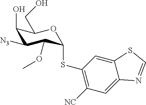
C1(SC2C(OC)C([N3])C(O)C(CO)O2)=C([NC])C=C2C(=C1)SC=N2
